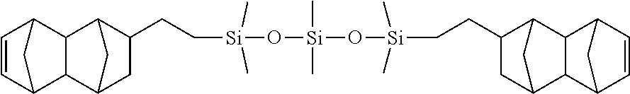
C12C(C3CC(CC[Si](C)(C)O[Si](C)(C)O[Si](C)(C)CCC4C5C6C(C(C4)C5)C4C=CC6C4)C1C3)C1C=CC2C1
